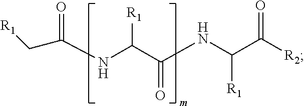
[R1]C(C(NC(C([R2])=O)[R1])=O)NC(=O)C[R1]
